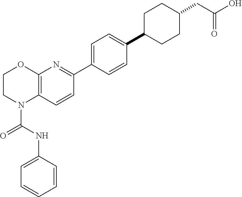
C(N1C2=C(OCC1)N=C(C1=CC=C(C3CCC(CC(O)=O)CC3)C=C1)C=C2)(NC1=CC=CC=C1)=O
